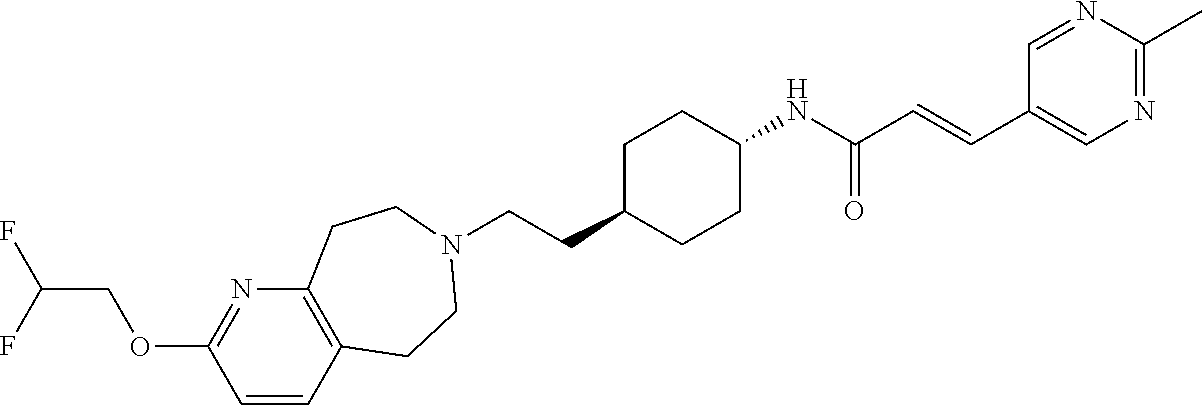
C12=C(C=CC(OCC(F)F)=N1)CCN(CCC1CCC(NC(=O)C=CC3=CN=C(C)N=C3)CC1)CC2
